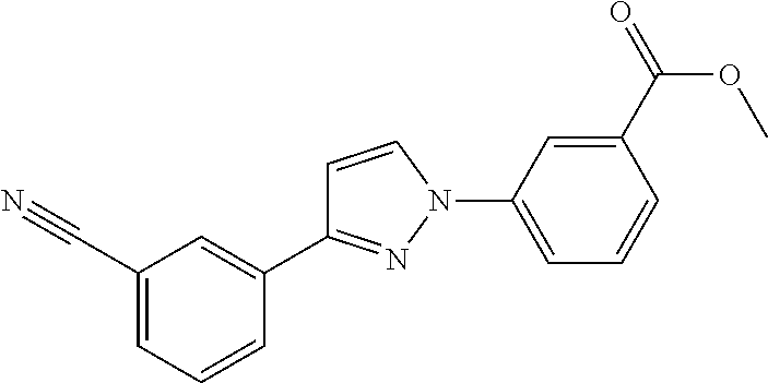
C1(C#N)=CC=CC(C2=NN(C3=CC=CC(C(=O)OC)=C3)C=C2)=C1
